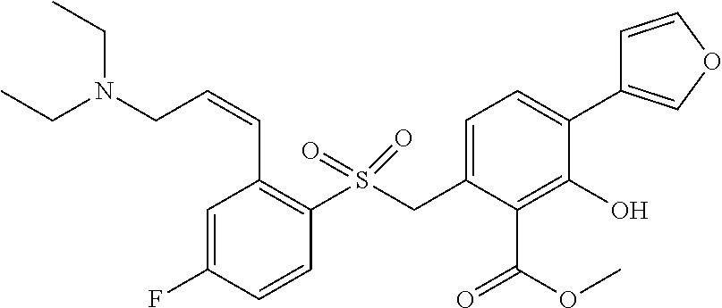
CCN(CC)CC=CC1=C(S(CC2=CC=C(C3=COC=C3)C(O)=C2C(=O)OC)(=O)=O)C=CC(F)=C1
